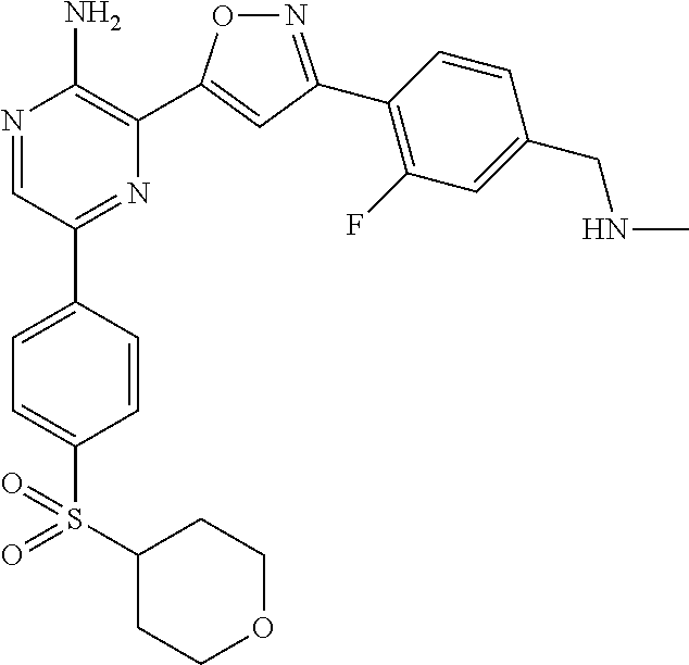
N1=C(C2=C(F)C=C(CNC)C=C2)C=C(C2=C(N)N=CC(C3=CC=C(S(=O)(=O)C4CCOCC4)C=C3)=N2)O1
